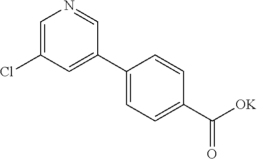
C1=C(Cl)C=C(C2=CC=C(C([OK])=O)C=C2)C=N1
